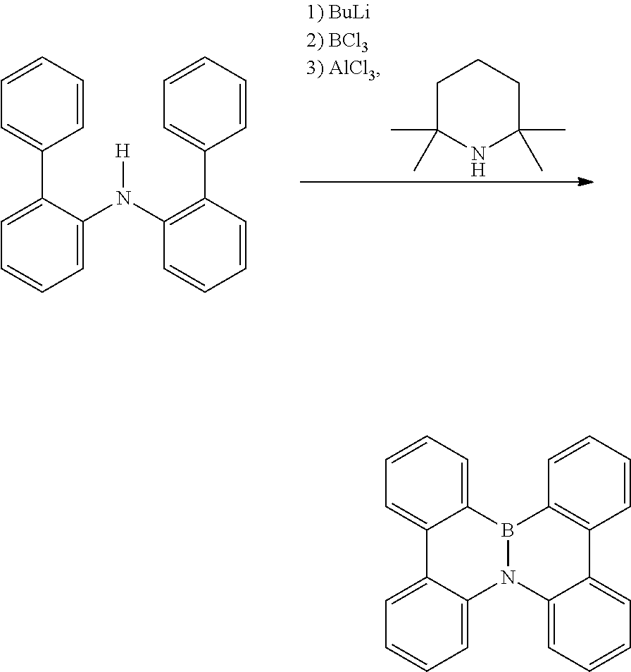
C1=C(C2=CC=CC=C2)C(N(C2=C(C3=CC=CC=C3)C=CC=C2)[H])=CC=C1.C1C(C)(C)NC(C)(C)CC1.C1=C2C(=CC=C1)N1C3=CC=CC=C3C3=C(B1C1=CC=CC=C21)C=CC=C3
